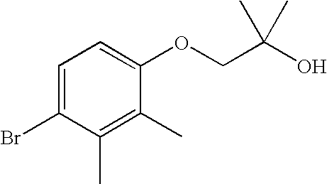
BrC1=CC=C(OCC(O)(C)C)C(C)=C1C
